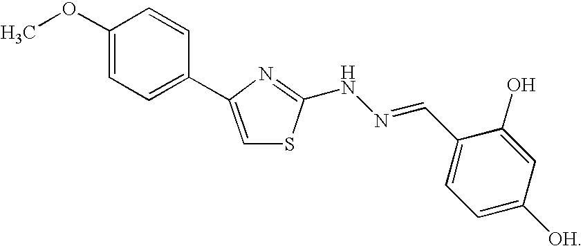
C1(OC)=CC=C(C2=CSC(NN=CC3=CC=C([OH])C=C3O)=N2)C=C1
